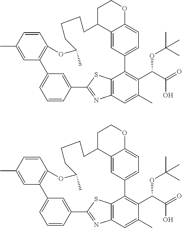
C12=CC3=CC=C1OCCC2CCCCC(C)OC1=C(C2=CC=CC(=C2)C2=NC4=C(C3=C(C(C(O)=O)OC(C)(C)C)C(C)=C4)S2)C=C(C)C=C1.C12=CC3=CC=C1OCCC2CCCCC(C)OC1=C(C2=CC=CC(=C2)C2=NC4=C(C3=C(C(C(O)=O)OC(C)(C)C)C(C)=C4)S2)C=C(C)C=C1
